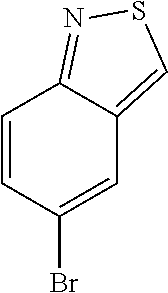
C1=CC(Br)=CC2=CSN=C12
